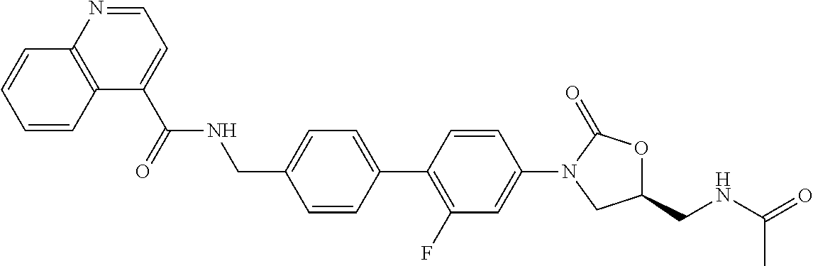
C(C1=CC=C(C2=C(F)C=C(N3CC(CNC(C)=O)OC3=O)C=C2)C=C1)NC(=O)C1=CC=NC2=C1C=CC=C2
